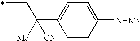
CCC(C1=CC=C([NHMs])C=C1)([Me])[CN]
